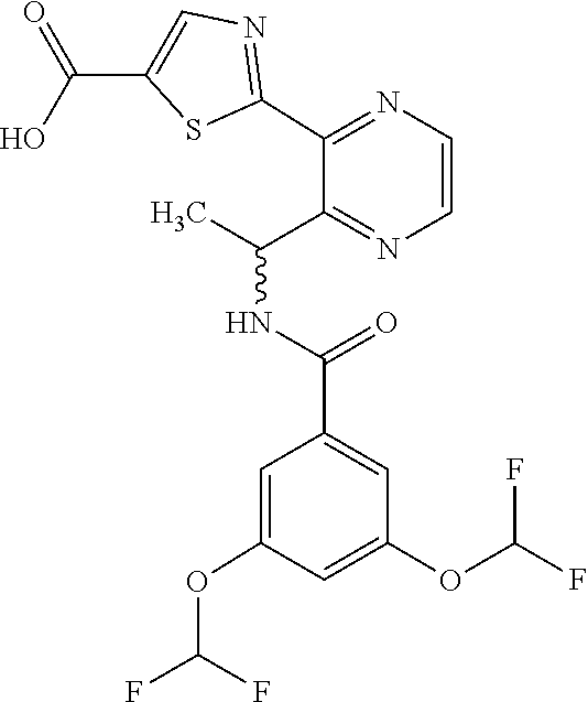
C1=C(OC(F)F)C=C(C(=O)NC(C)C2=NC=CN=C2C2=NC=C(C(O)=O)S2)C=C1OC(F)F
